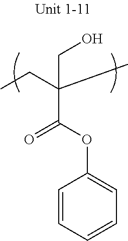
C(C(OC1=CC=CC=C1)=O)(CC)(C)CO
